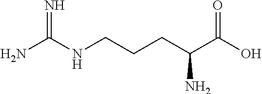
NC(NCCCC(C(O)=O)N)=N
